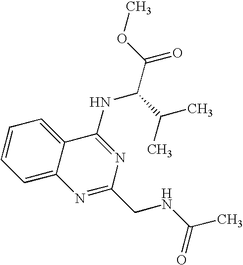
C1=CC=C2C(=C1)C(NC(C(C)C)C(=O)OC)=NC(CNC(=O)C)=N2
